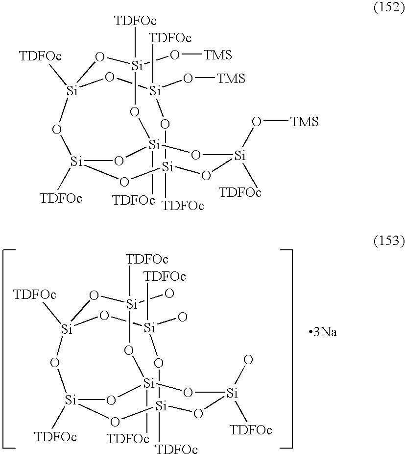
[Si]12([TDFOc])O[Si](O[TMS])([TDFOc])O[Si]3([TDFOc])O[Si]([TDFOc])(O[Si]([TDFOc])(O[Si](O[TMS])([TDFOc])O1)O[Si](O[TMS])([TDFOc])O3)O2.[Si]12([TDFOc])O[Si](O)([TDFOc])O[Si]3([TDFOc])O[Si]([TDFOc])(O[Si]([TDFOc])(O[Si](O)([TDFOc])O1)O[Si](O)([TDFOc])O3)O2.[3Na]
